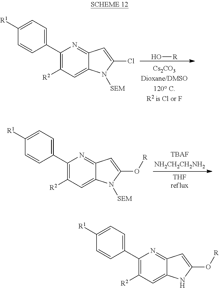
O[R].C1([R1])=CC=C(C2=C([R2])C=C3C(=N2)C=C(Cl)N3[SEM])C=C1.C1([R1])=CC=C(C2=C([R2])C=C3C(=N2)C=C(O[R])N3[SEM])C=C1.C1([R1])=CC=C(C2=C([R2])C=C3C(=N2)C=C(O[R])N3)C=C1
